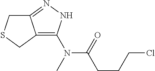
C12=C(N(C(=O)CCCCl)C)NN=C1CSC2
